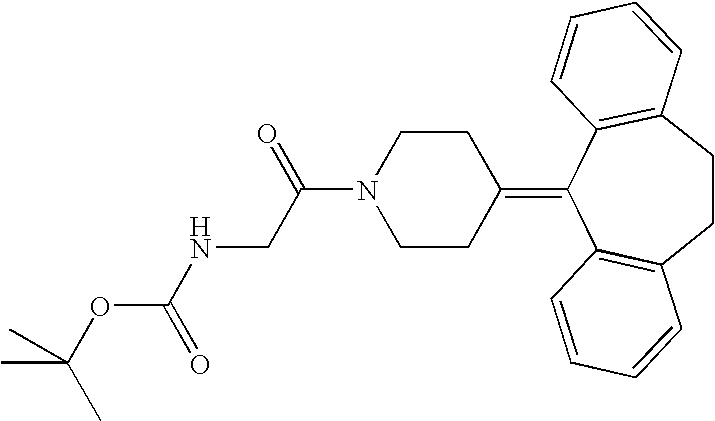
O(C(=O)NCC(N1CCC(=C2C3=C(CCC4=C2C=CC=C4)C=CC=C3)CC1)=O)C(C)(C)C
